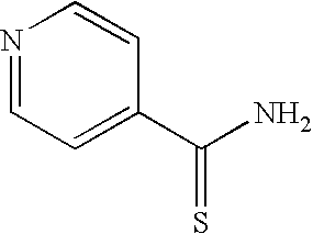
N1=CC=C(C(N)=S)C=C1
